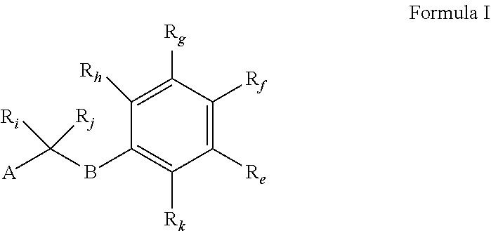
C1(BC([A])([Rj])[Ri])=C([Rk])C([Re])=C([Rf])C([Rg])=C1[Rh]
